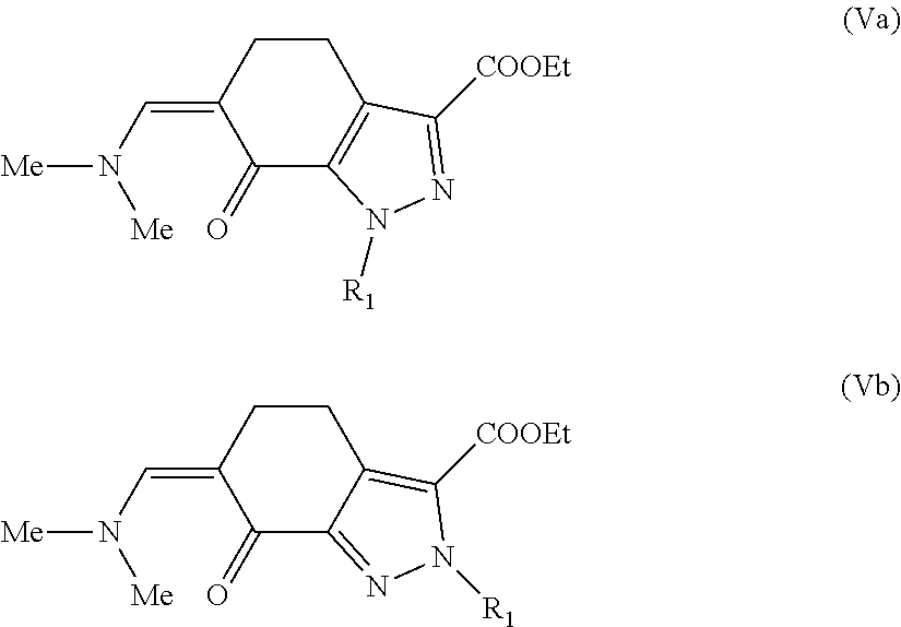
C1CC(=CN([Me])[Me])C(=O)C2=C1C([COOEt])=NN2[R1].C1CC(=CN([Me])[Me])C(=O)C2=NN([R1])C([COOEt])=C12
